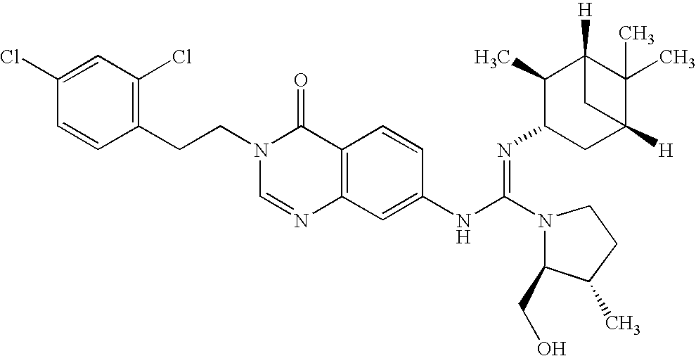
C1(Cl)=CC(Cl)=C(CCN2C=NC3=C(C2=O)C=CC(NC(=NC2CC4([H])C(C)(C)C([H])(C2C)C4)N2CCC(C)C2CO)=C3)C=C1
